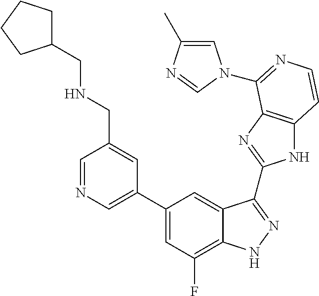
C1=C(C2=CC(F)=C3C(=C2)C(C2=NC4=C(N2)C=CN=C4N2C=C(C)N=C2)=NN3)C=C(CNCC2CCCC2)C=N1
